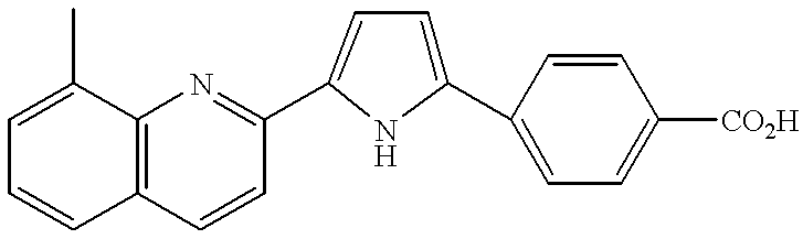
C12=C(C=CC(C3=CC=C(C4=CC=C([CO2H])C=C4)N3)=N1)C=CC=C2C
